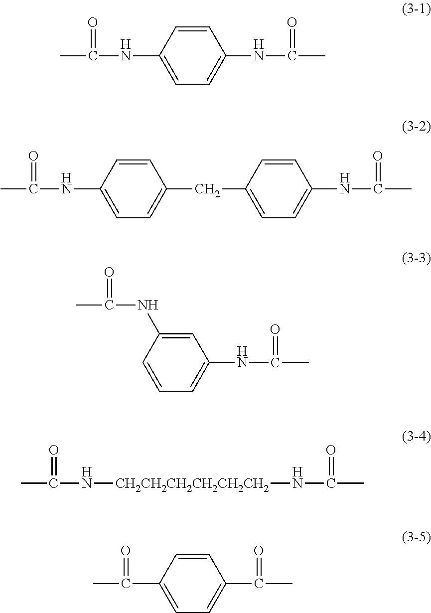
C1=CC(NC(C)=O)=CC=C1NC(C)=O.C1=CC(NC(C)=O)=CC=C1CC1=CC=C(NC(C)=O)C=C1.C1=C(NC(C)=O)C=CC=C1NC(C)=O.C(C)(N[CH2CH2CH2CH2CH2CH2]NC(C)=O)=O.C1=CC(C(C)=O)=CC=C1C(C)=O
